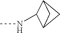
CNC1C2CC1C2
